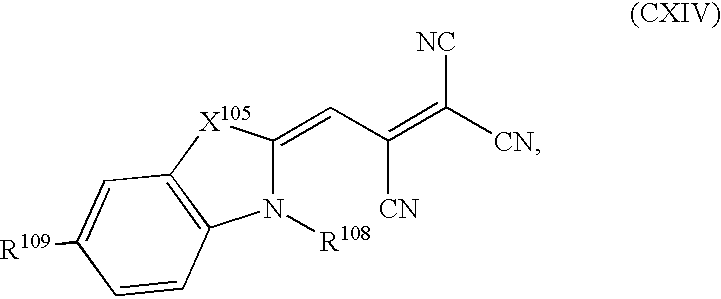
C1(=CC([CN])=C([CN])[NC])N([R108])C2=C([X105]1)C=C([R109])C=C2
